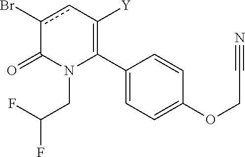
C1(C2=C([Y])cc(Br)C(=O)N2CC(F)F)=CC=C(OCC#N)C=C1
